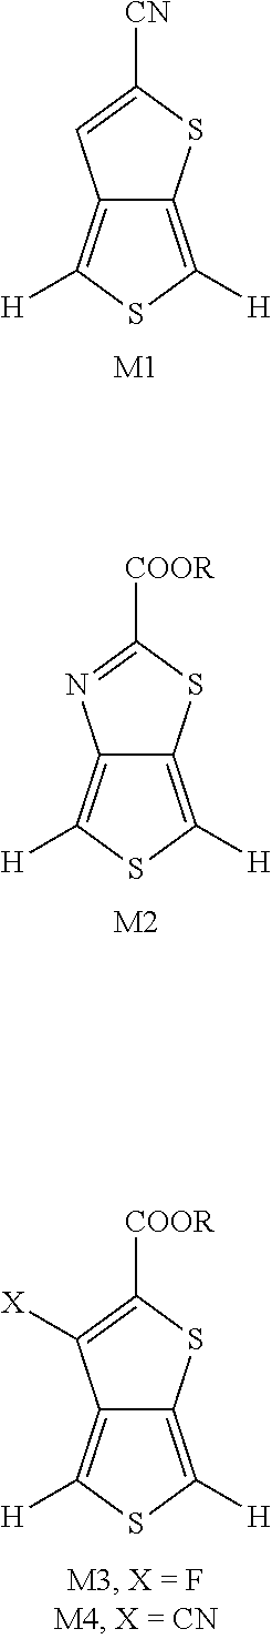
C12=C([H])SC([H])=C1SC([COOR])=C2[X].C12=C([H])SC([H])=C1SC([COOR])=N2.[M2].C12=C([H])SC([H])=C1SC([CN])=C2.[M1]
